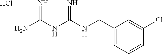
C(NC(NC(N)=N)=N)C1=CC=CC(Cl)=C1.Cl
